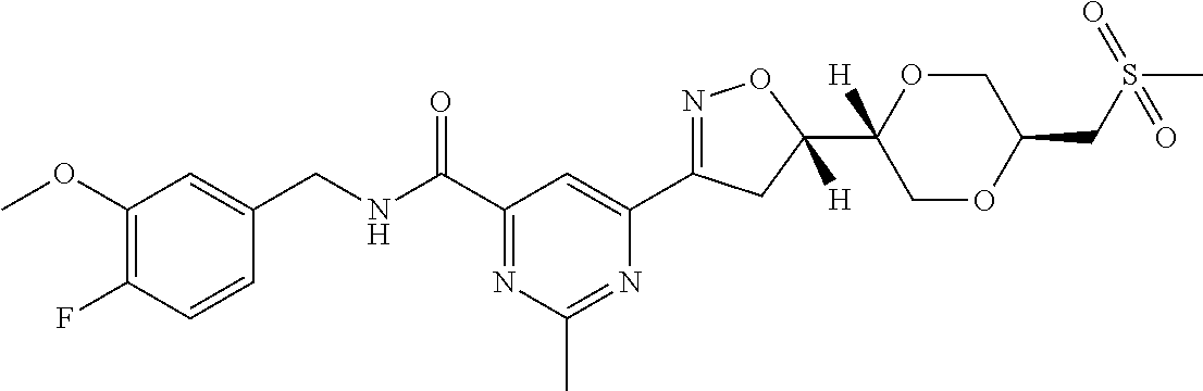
C1(CNC(C2=NC(C)=NC(C3=NOC(C4([H])COC(CS(C)(=O)=O)CO4)([H])C3)=C2)=O)=CC(OC)=C(F)C=C1
